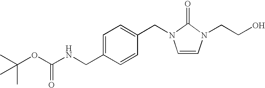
C(N1C=CN(CCO)C1=O)C1=CC=C(CNC(OC(C)(C)C)=O)C=C1
